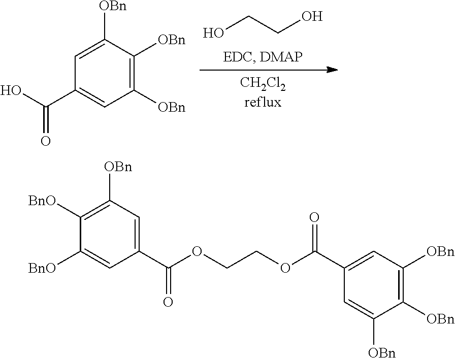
OCCO.C1([OBn])=C([OBn])C([OBn])=CC(C(O)=O)=C1.C1([OBn])=C([OBn])C=C(C(OCCOC(C2=CC([OBn])=C([BnO])C([BnO])=C2)=O)=O)C=C1[OBn]
